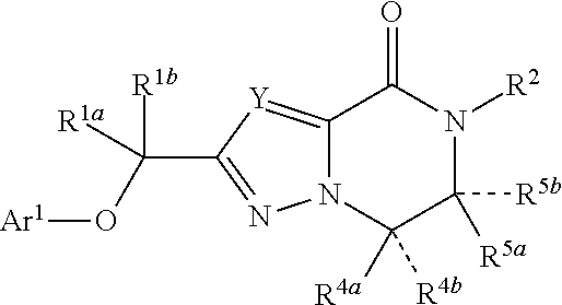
C12=[Y]C(C([R1b])([R1a])O[Ar1])=NN1C([R4a])([R4b])C([R5a])([R5b])N([R2])C2=O
